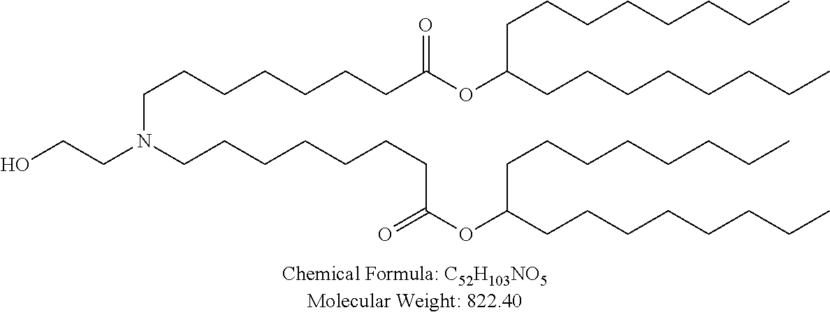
OCCN(CCCCCCCC(OC(CCCCCCCC)CCCCCCCC)=O)CCCCCCCC(OC(CCCCCCCC)CCCCCCCC)=O
